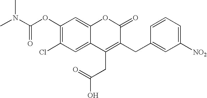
C1(OC(N(C)C)=O)=C(Cl)C=C2C(=C1)OC(=O)C(CC1=CC([NO2])=CC=C1)=C2CC(=O)O
